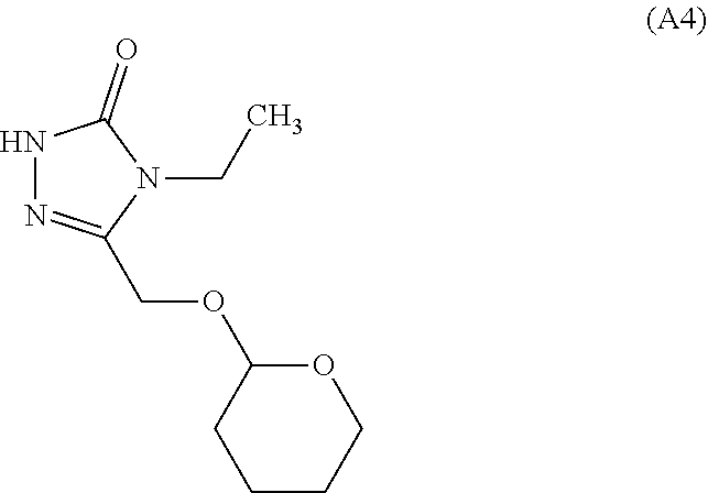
C(OC1CCCCO1)C1=NNC(=O)N1CC
